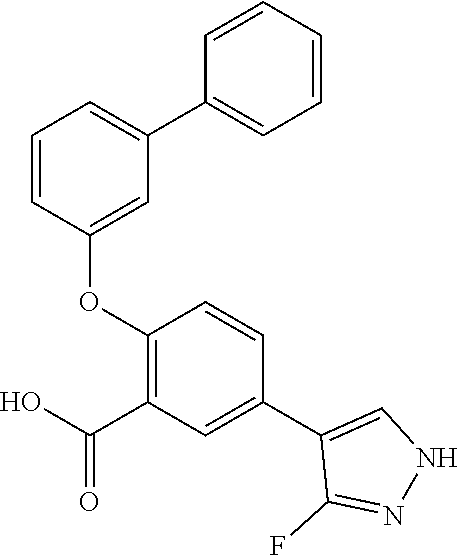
C1=CC(OC2=C(C(O)=O)C=C(C3=CNN=C3F)C=C2)=CC(C2=CC=CC=C2)=C1
